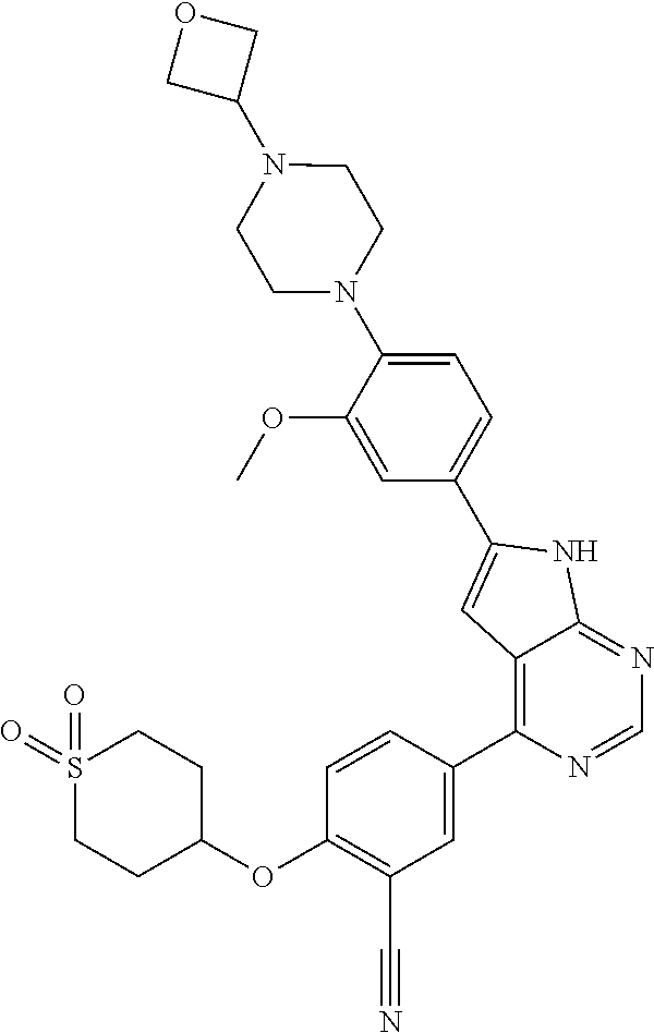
S1(=O)(=O)CCC(OC2=C(C#N)C=C(C3=C4C(=NC=N3)NC(C3=CC=C(N5CCN(C6COC6)CC5)C(OC)=C3)=C4)C=C2)CC1
